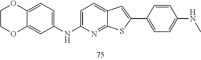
C1=C(NC2=CC=C3C(=C2)OCCO3)N=C2C(=C1)C=C(C1=CC=C(NC)C=C1)S2
